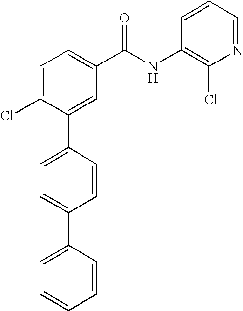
N(C(C1=CC=C(Cl)C(C2=CC=C(C3=CC=CC=C3)C=C2)=C1)=O)C1=C(Cl)N=CC=C1
